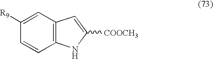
C1([R9])=CC2=C(C=C1)NC([COOCH3])=C2
